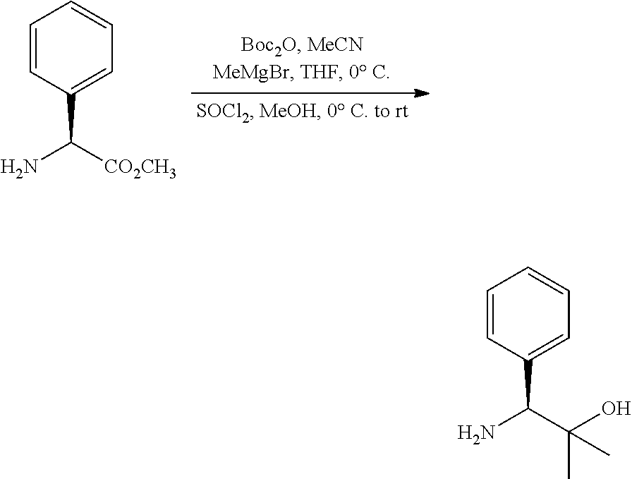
C1=CC(C(N)[CO2CH3])=CC=C1.C1=CC(C(N)C(O)(C)C)=CC=C1
